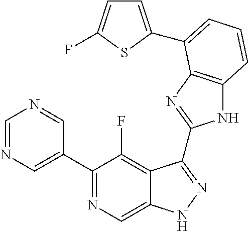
C1=NC=C(C2=NC=C3C(=C2F)C(C2=NC4=C(N2)C=CC=C4C2=CC=C(F)S2)=NN3)C=N1
